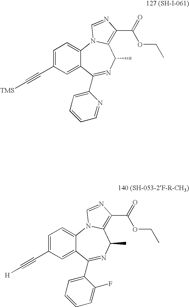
C12=CC=C(C#C[TMS])C=C1C(C1=CC=CC=N1)=NC(C)C1=C(C(=O)OCC)N=CN21.C12=CC=C(C#C[H])C=C1C(C1=CC=CC=C1F)=NC(C)C1=C(C(=O)OCC)N=CN21
